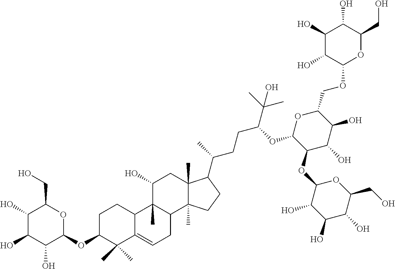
C1C(OC2OC(CO)C(O)C(O)C2O)C(C)(C)C2=CCC3C(C)(C2C1)C(O)CC1(C)C3(C)CCC1C(CCC(C(C)(C)O)OC1C(OC2C(O)C(O)C(O)C(CO)O2)C(O)C(O)C(COC2OC(CO)C(O)C(O)C2O)O1)C
